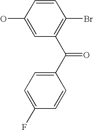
OC1=CC(C(C2=CC=C(F)C=C2)=O)=C(Br)C=C1
